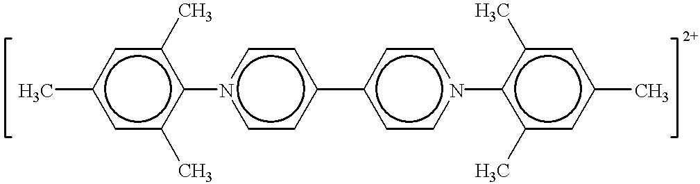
c1(C)cc(C)c(-n2ccc(-c3ccn(-c4c(C)cc(C)cc4C)cc3)cc2)c(C)c1
